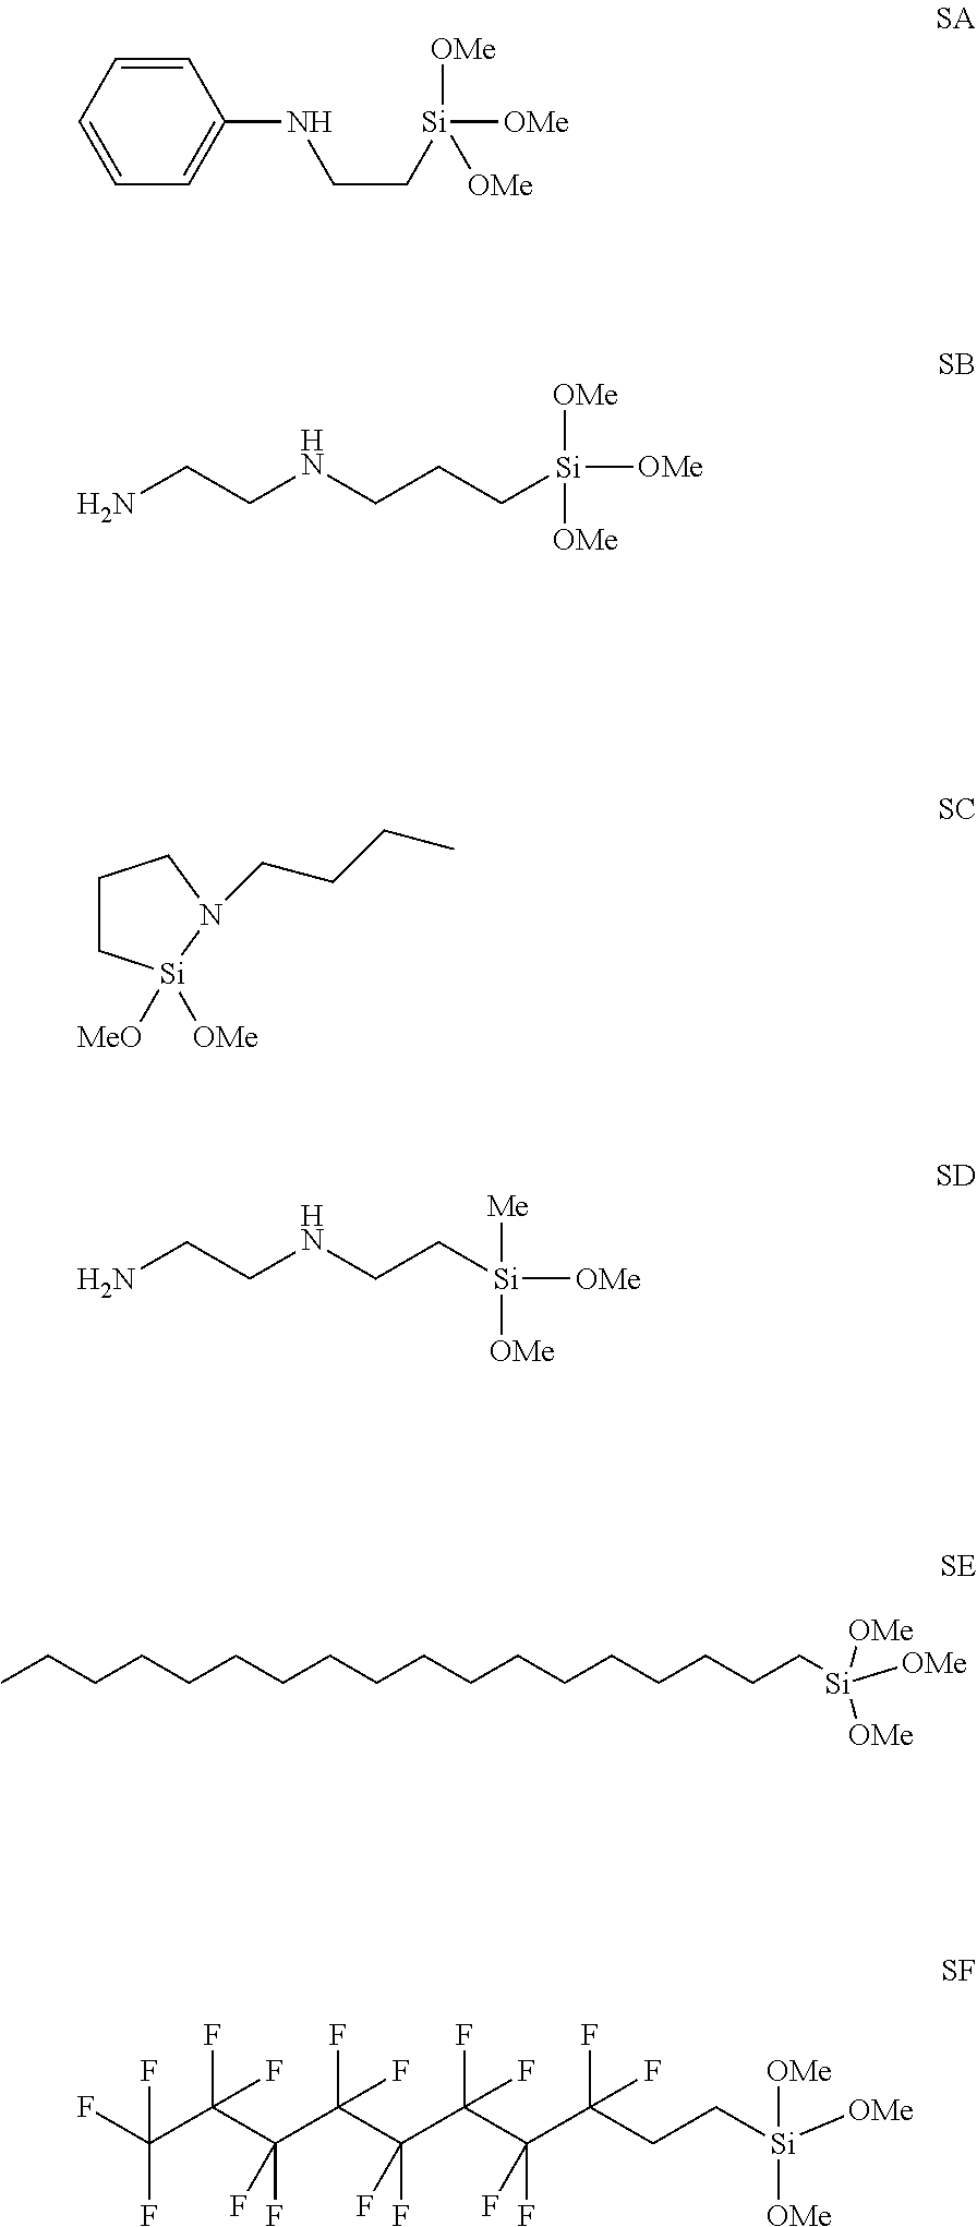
C1=CC=C(NCC[Si]([OMe])([OMe])[OMe])C=C1.NCCNCCC[Si]([OMe])([OMe])[OMe].NCCNCC[Si]([Me])([OMe])[OMe].CCCCCCCCCCCCCCCCCC[Si]([OMe])([OMe])[OMe].FC(C(C(C(C(C(C(C(CC[Si]([OMe])([OMe])[OMe])(F)F)(F)F)(F)F)(F)F)(F)F)(F)F)(F)F)(F)F.C(CCC)N1[Si]([MeO])([OMe])CCC1
